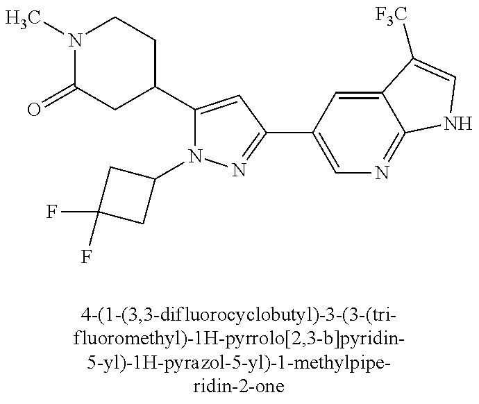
C1(C2CCN(C)C(=O)C2)=CC(C2=CN=C3C(=C2)C([F3C])=CN3)=NN1C1CC(F)(F)C1
